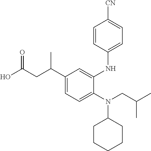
OC(CC(C1=CC=C(N(CC(C)C)C2CCCCC2)C(NC2=CC=C([CN])C=C2)=C1)C)=O
